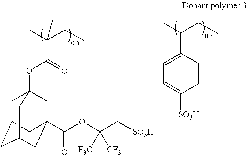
CC(CC)C1=CC=C([SO3H])C=C1.CC(CC)(C(OC12CC3CC(CC(C(OC(C[SO3H])([F3C])[CF3])=O)(C1)C3)C2)=O)C
